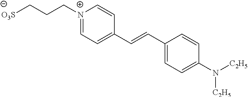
[O3S]CCC[N+]1=CC=C(C=CC2=CC=C(N([C2H5])[C2H5])C=C2)C=C1
